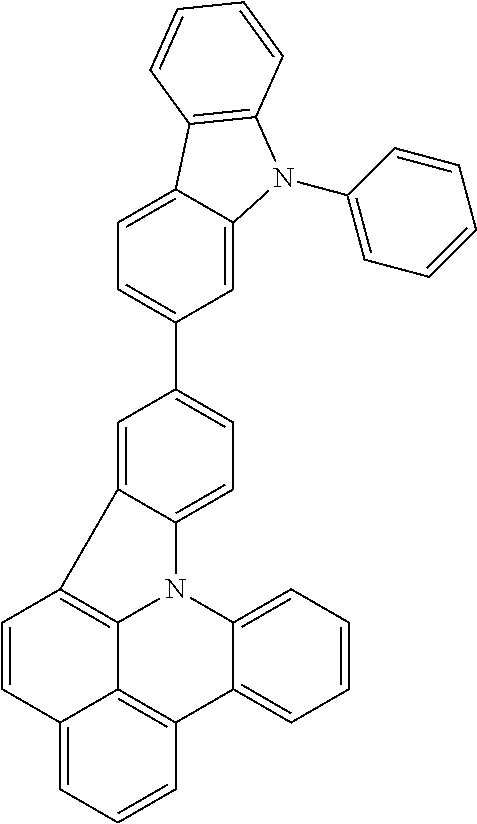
C1(C2=CC=C3C(=C2)N(C2=CC=CC=C2)C2=C3C=CC=C2)=CC=C2C(=C1)C1=C3N2C2=CC=CC=C2C2=C3C(=CC=C2)C=C1
